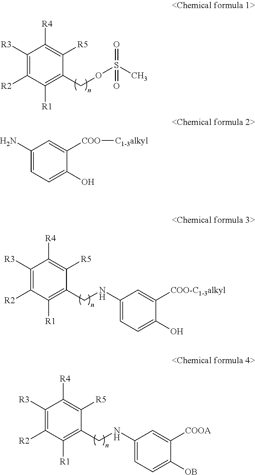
C1([R3])=C([R2])C([R1])=C(COS(C)(=O)=O)C([R5])=C1[R4].C1([R3])=C([R2])C([R1])=C(CNC2=CC=C(O)C([COO-C1-3alkyl])=C2)C([R5])=C1[R4].C1([R3])=C([R2])C([R1])=C(CNC2=CC=C([OB])C([COOA])=C2)C([R5])=C1[R4].C1(N)=CC=C(O)C([COO][C1-3alkyl])=C1
